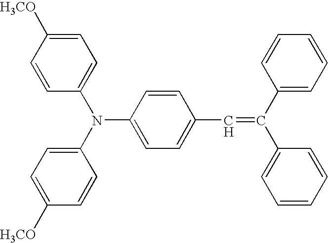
C1=CC(N(C2=CC=C([H3CO])C=C2)C2=CC=C([H3CO])C=C2)=CC=C1C=C(C1=CC=CC=C1)C1=CC=CC=C1
